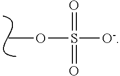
S(=O)([O-])(=O)OC
